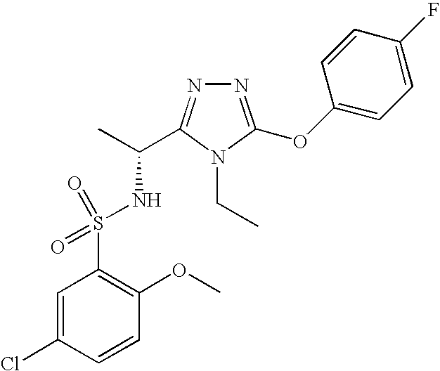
N1=C(OC2=CC=C(F)C=C2)N(CC)C(C(C)NS(C2=C(OC)C=CC(Cl)=C2)(=O)=O)=N1
